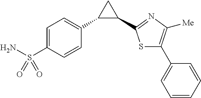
C1=C(S(N)(=O)=O)C=CC(C2C(C3=NC([Me])=C(C4=CC=CC=C4)S3)C2)=C1
